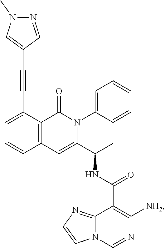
C1=C(C#CC2=CN(C)N=C2)C2=C(C=C1)C=C(C(C)NC(C1=C([NH2])N=CN3C1=NC=C3)=O)N(C1=CC=CC=C1)C2=O
